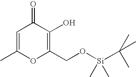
C1=C(C)OC(CO[Si](C(C)(C)C)(C)C)=C(O)C1=O
